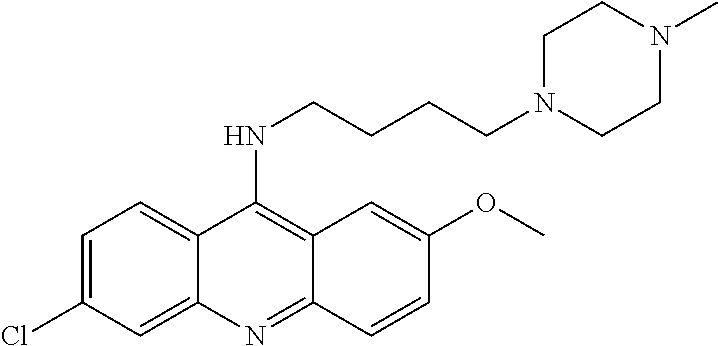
N(C1=C2C=C(OC)C=CC2=NC2=CC(Cl)=CC=C12)CCCCN1CCN(C)CC1
